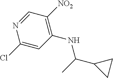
C1(NC(C)C2CC2)=C([NO2])C=NC(Cl)=C1
